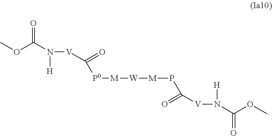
COC(N([H])[V]C([P0][M][W][M]PC(=O)[V]N([H])C(OC)=O)=O)=O
